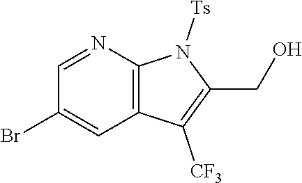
C12=C(N=CC(Br)=C1)N([Ts])C(CO)=C2[CF3]
